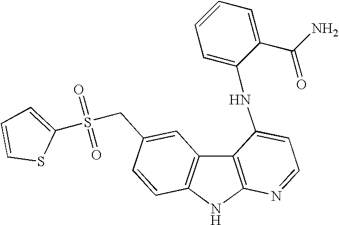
C12=C(C3=C(N1)N=CC=C3NC1=CC=CC=C1C(N)=O)C=C(CS(=O)(=O)C1=CC=CS1)C=C2
